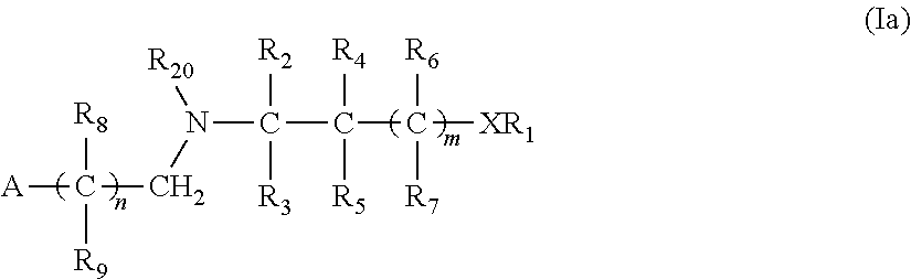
[A]C(CN(C(C(C([XR1])([R6])[R7])([R4])[R5])([R2])[R3])[R20])([R8])[R9]
